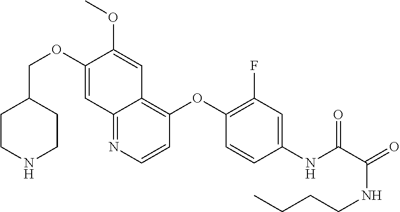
C(OC1=CC2=NC=CC(OC3=C(F)C=C(NC(=O)C(NCCCC)=O)C=C3)=C2C=C1OC)C1CCNCC1
